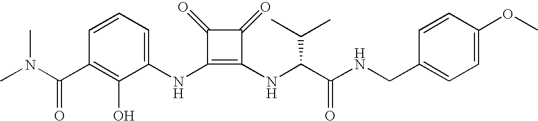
CN(C(C1=C(O)C(NC2=C(NC(C(NCC3=CC=C(OC)C=C3)=O)C(C)C)C(=O)C2=O)=CC=C1)=O)C
